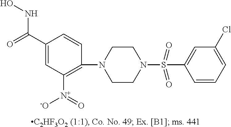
C1(S(N2CCN(C3=C([N+](=O)[O-])C=C(C(=O)NO)C=C3)CC2)(=O)=O)=CC(Cl)=CC=C1
